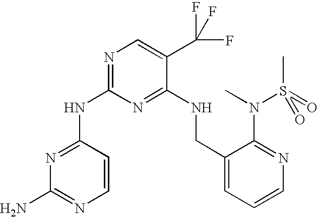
N(C1=NC=C(C(F)(F)F)C(NCC2=CC=CN=C2N(C)S(C)(=O)=O)=N1)C1=NC(N)=NC=C1
